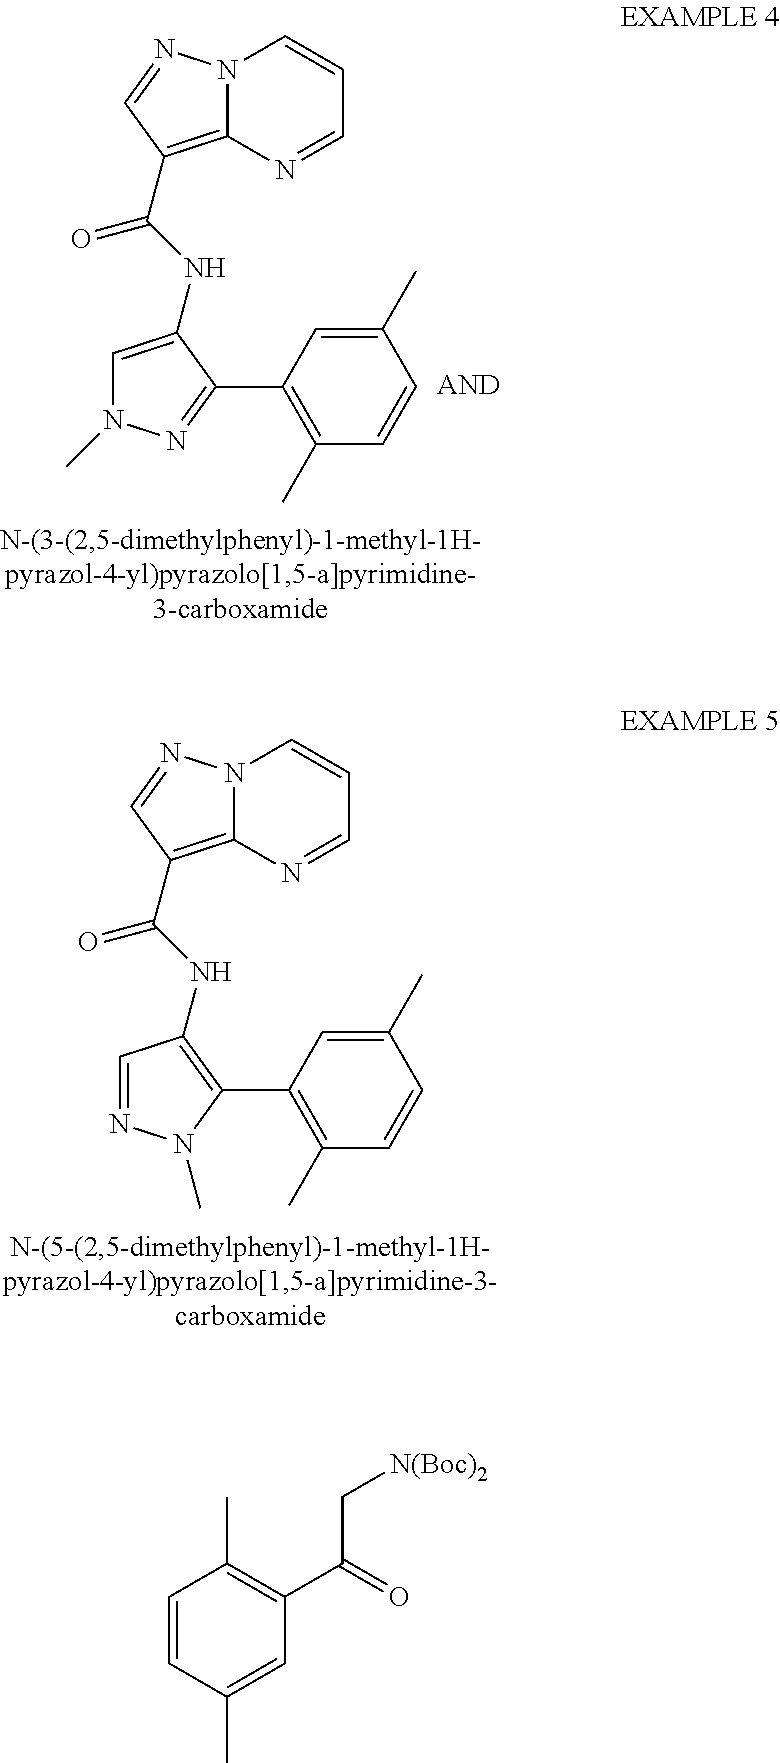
N12C(=C(C(=O)NC3=CN(C)N=C3C3=C(C)C=CC(C)=C3)C=N1)N=CC=C2.N12C(=C(C(=O)NC3=C(C4=C(C)C=CC(C)=C4)N(C)N=C3)C=N1)N=CC=C2.C1=CC(C)=CC(C(C[N(Boc)2])=O)=C1C
